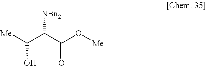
OC(C(C(=O)O[Me])[NBn2])[Me]
